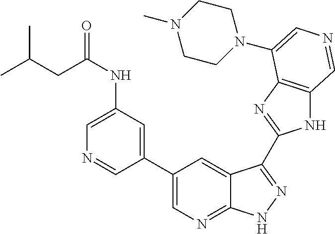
C1(C2=CN=C3C(=C2)C(C2=NC4=C(N2)C=NC=C4N2CCN(C)CC2)=NN3)=CC(NC(=O)CC(C)C)=CN=C1
